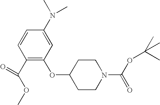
C1=CC(C(OC)=O)=C(OC2CCN(C(OC(C)(C)C)=O)CC2)C=C1N(C)C
